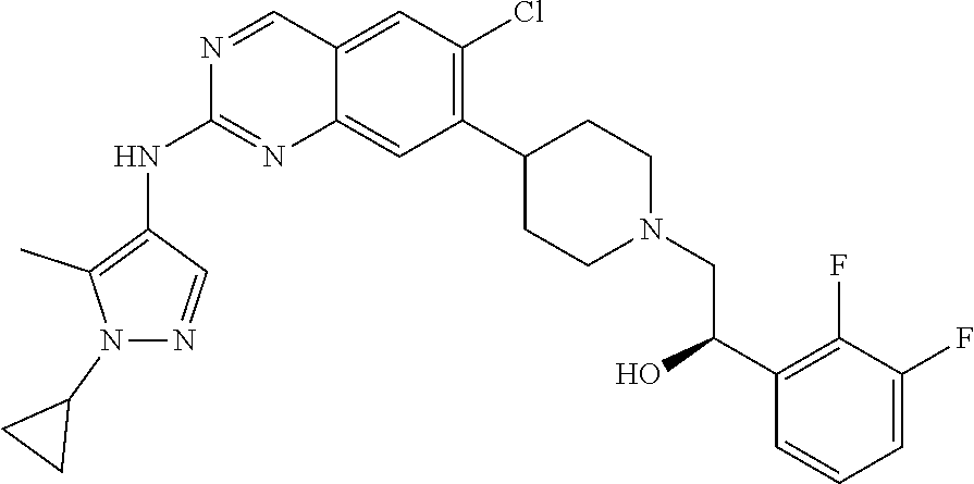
C12=CC(Cl)=C(C3CCN(CC(C4=C(F)C(F)=CC=C4)O)CC3)C=C1N=C(NC1=C(C)N(C3CC3)N=C1)N=C2
